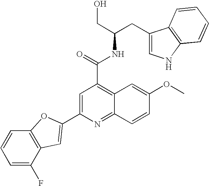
C1(CC(CO)NC(C2=C3C(=NC(C4=CC5=C(C=CC=C5F)O4)=C2)C=CC(OC)=C3)=O)=CNC2=C1C=CC=C2
